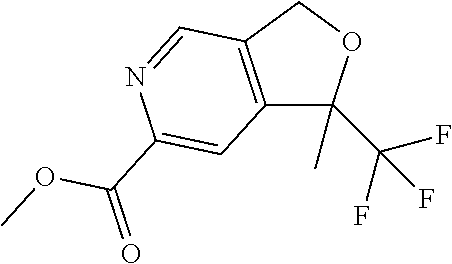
C12=C(COC1(C(F)(F)F)C)C=NC(C(=O)OC)=C2
